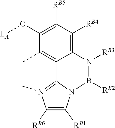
[RB2]B1N2C([RB1])=C([RB6])N(C)=C2C2=C(C)C(O[LA])=C([RB5])C([RB4])=C2N1[RB3]
